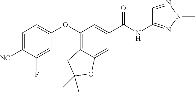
C1=C([NC])C(F)=CC(OC2=C3C(=CC(C(NC4=NN(C)N=C4)=O)=C2)OC(C)(C)C3)=C1
